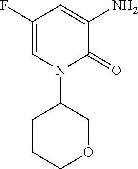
C1(F)=CN(C2COCCC2)C(=O)C(N)=C1
